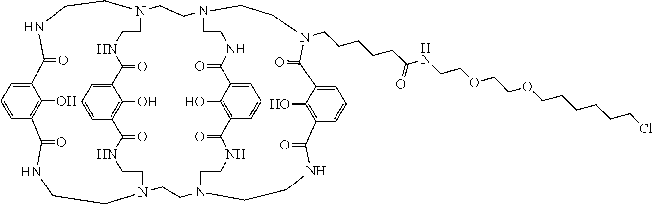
C12=CC=CC(=C1O)C(=O)NCCN1CCNC(=O)C3=C(O)C(=CC=C3)C(=O)NCCN(CCNC2=O)CCN2CCNC(=O)C3=CC=CC(=C3O)C(=O)NCCN(CCNC(=O)C3=C(O)C(=CC=C3)C(=O)N(CCCCCC(NCCOCCOCCCCCCCl)=O)CC2)CC1
